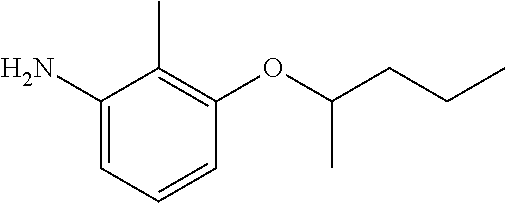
NC1=CC=CC(OC(CCC)C)=C1C
